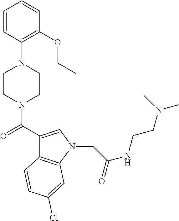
C1=CC(N2CCN(C(C3=CN(CC(NCCN(C)C)=O)C4=C3C=CC(Cl)=C4)=O)CC2)=C(OCC)C=C1
